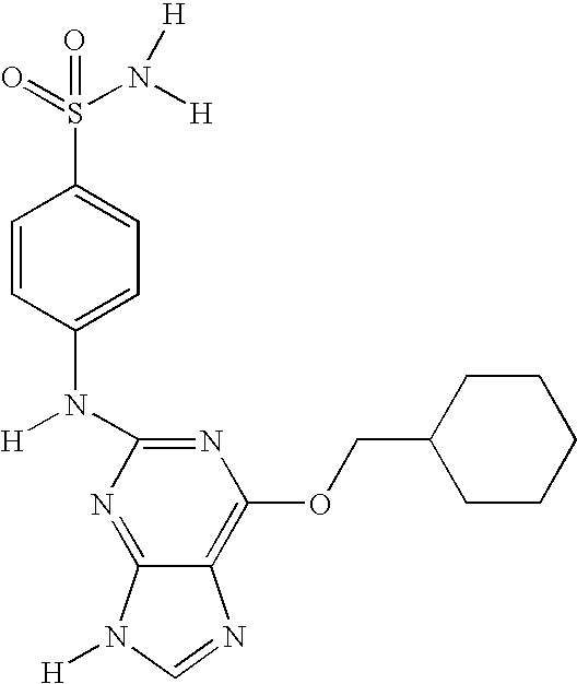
C1=CC(N([H])C2=NC(OCC3CCCCC3)=C3C(=N2)N([H])C=N3)=CC=C1S(=O)(N([H])[H])=O
